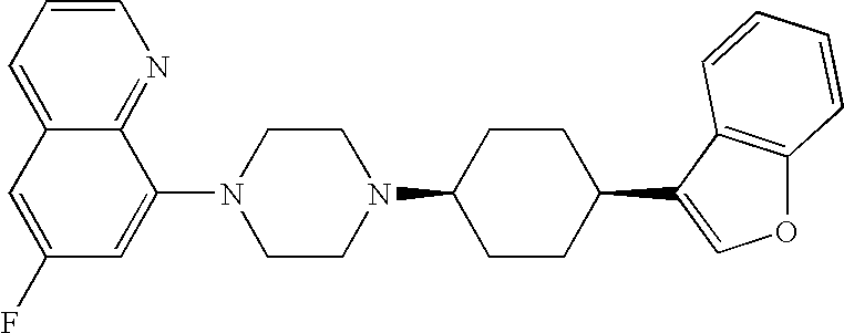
C1=CC=C2C(=N1)C(N1CCN(C3CCC(C4=COC5=C4C=CC=C5)CC3)CC1)=CC(F)=C2
